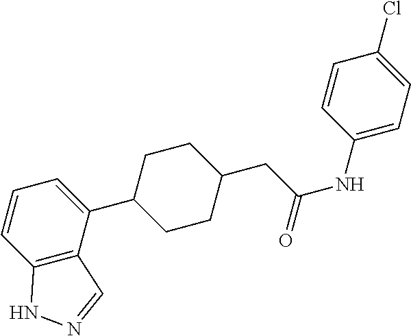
C1=CC2=C(C(C3CCC(CC(NC4=CC=C(Cl)C=C4)=O)CC3)=C1)C=NN2
